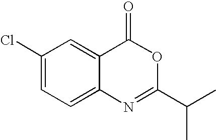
C1(Cl)=CC=C2C(=C1)C(=O)OC(C(C)C)=N2
